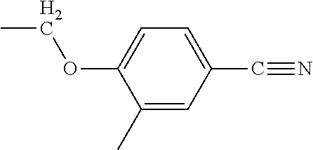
C1(C)=CC(C#N)=CC=C1OCC
